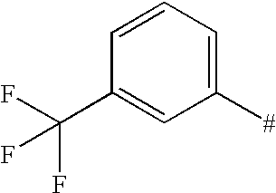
C1=CC=C([#])C=C1C(F)(F)F
